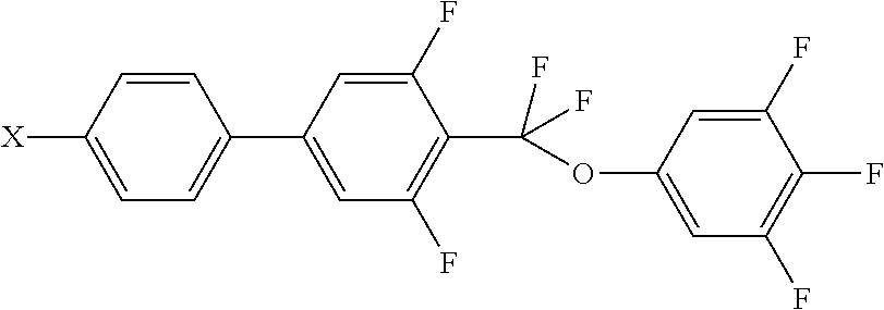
[X]C1=CC=C(C2=CC(F)=C(C(OC3=CC(F)=C(F)C(F)=C3)(F)F)C(F)=C2)C=C1
